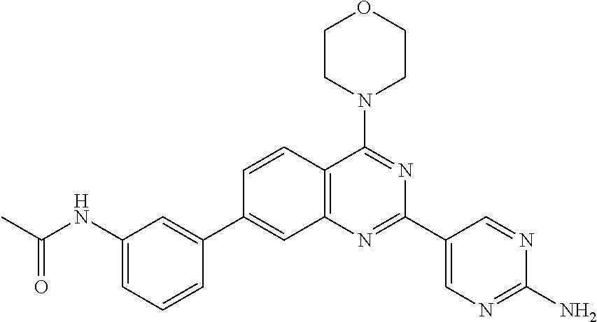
C1(NC(C)=O)=CC=CC(C2=CC3=C(C=C2)C(N2CCOCC2)=NC(C2=CN=C(N)N=C2)=N3)=C1
